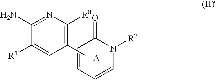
C1([R8])=C(C)C=C([R1])C(N)=N1.C1=CC=CN([R7])C1=O.[A]
